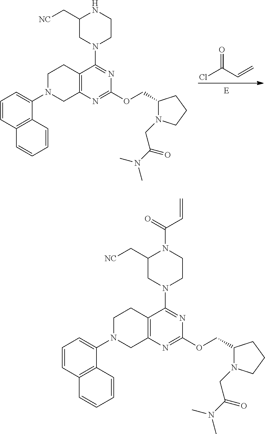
[E].ClC(C=C)=O.N1(C2=CC=CC3=C2C=CC=C3)CC2=C(CC1)C(N1CCNC(C[NC])C1)=NC(OCC1CCCN1CC(N(C)C)=O)=N2.N1(C2=CC=CC3=C2C=CC=C3)CC2=C(CC1)C(N1CCN(C(C=C)=O)C(C[NC])C1)=NC(OCC1CCCN1CC(N(C)C)=O)=N2
